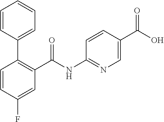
C1=CC(C2=C(C(NC3=NC=C(C(O)=O)C=C3)=O)C=C(F)C=C2)=CC=C1
